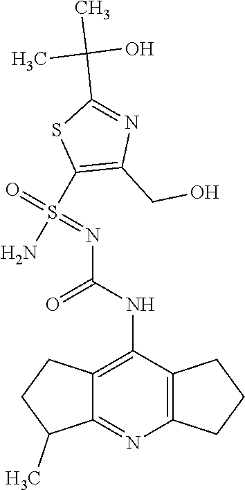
N(C(=O)NC1=C2CCC(C)C2=NC2=C1CCC2)=S(=O)(C1=C(CO)N=C(C(C)(O)C)S1)N
